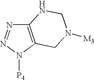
C12=C(N([P4])N=N1)CN([M3])CN2
